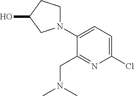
N1(C2=CC=C(Cl)N=C2CN(C)C)CCC(O)C1
